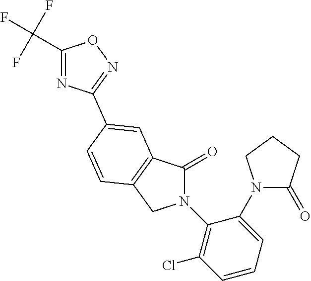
C1(=O)N(C2=C(Cl)C=CC=C2N2C(=O)CCC2)CC2=C1C=C(C1=NOC(C(F)(F)F)=N1)C=C2
